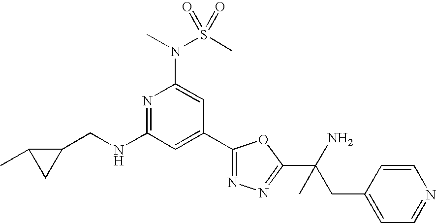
N1=C(NCC2C(C)C2)C=C(C2=NN=C(C(N)(CC3=CC=NC=C3)C)O2)C=C1N(S(C)(=O)=O)C
